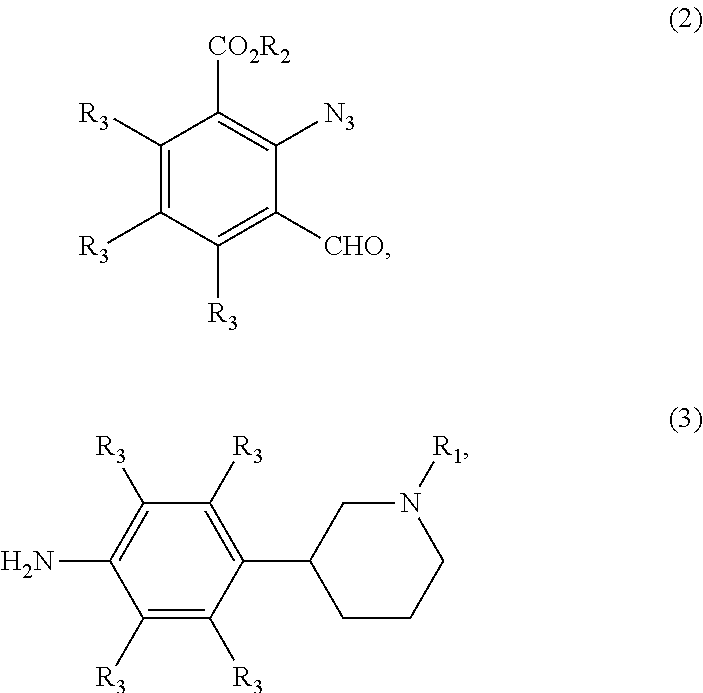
C1([R3])=C([R3])C([R3])=C([CHO])C([N3])=C1[CO2R2].NC1=C([R3])C([R3])=C(C2CCCN([R1])C2)C([R3])=C1[R3]
